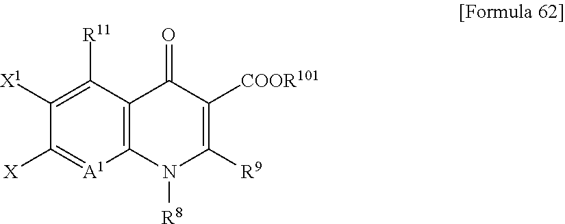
C1([X])=[A1]C2=C(C([R11])=C1[X1])C(=O)C([COOR101])=C([R9])N2[R8]
